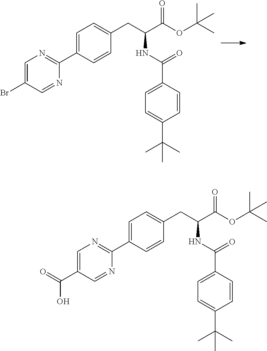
C1=C(Br)C=NC(C2=CC=C(CC(C(OC(C)(C)C)=O)NC(=O)C3=CC=C(C(C)(C)C)C=C3)C=C2)=N1.C1=C(C(O)=O)C=NC(C2=CC=C(CC(C(OC(C)(C)C)=O)NC(=O)C3=CC=C(C(C)(C)C)C=C3)C=C2)=N1
